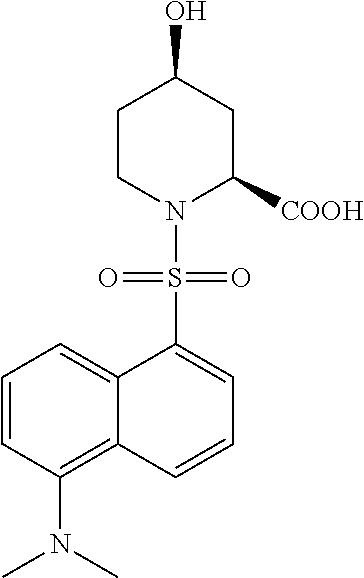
C12=CC=CC(N(C)C)=C1C=CC=C2S(N1C([COOH])CC(O)CC1)(=O)=O
